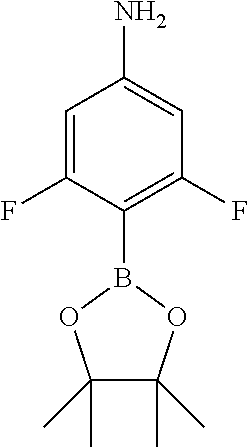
C1=C(F)C(B2OC(C)(C)C(C)(C)O2)=C(F)C=C1N
